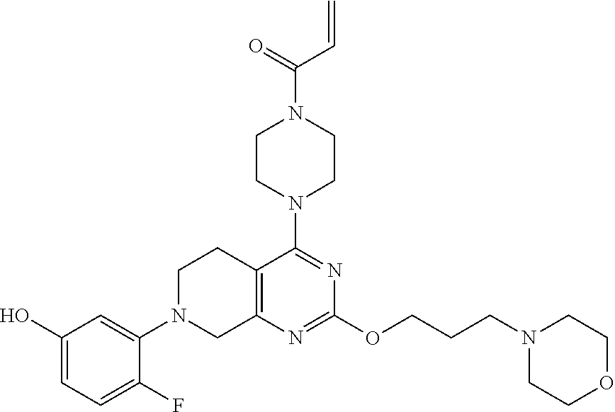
C1(O)=CC=C(F)C(N2CC3=C(CC2)C(N2CCN(C(C=C)=O)CC2)=NC(OCCCN2CCOCC2)=N3)=C1
